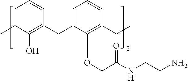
C1=C(C)C(O)=C(CC2=CC=CC(CC)=C2OCC(NCCN)=O)C=C1
